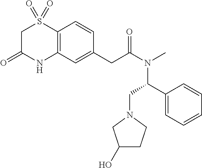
C1C(=O)NC2=C(S1(=O)=O)C=CC(CC(=O)N(C(CN1CC(O)CC1)C1=CC=CC=C1)C)=C2
